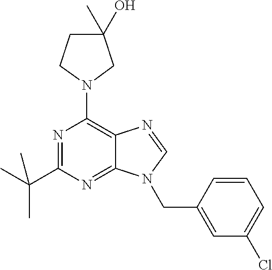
N1=C(C(C)(C)C)N=C2C(=C1N1CC(C)(O)CC1)N=CN2CC1=CC(Cl)=CC=C1
